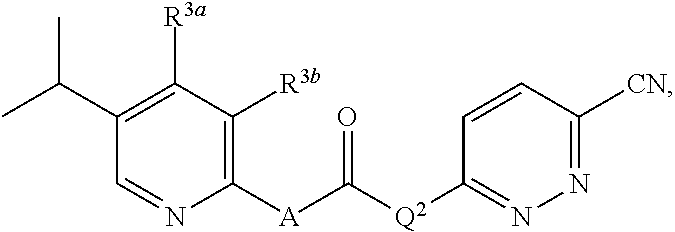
C1=NC([A]C([Q2]C2=NN=C([CN])C=C2)=O)=C([R3b])C([R3a])=C1C(C)C
